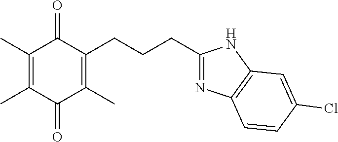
C1(C)=C(C)C(=O)C(C)=C(CCCC2=NC3=C(N2)C=C(Cl)C=C3)C1=O
